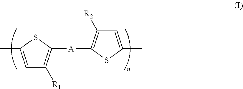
[A](C1=C([R1])C=C(C)S1)C1=C([R2])C=C(C)S1
